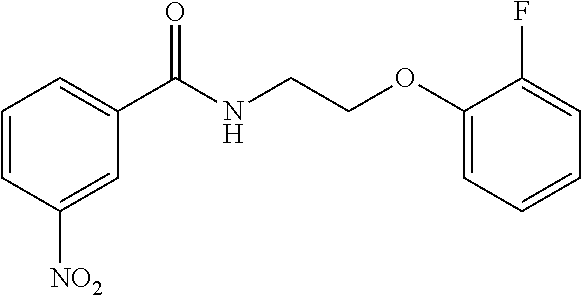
C1(C(NCCOC2=CC=CC=C2F)=O)=CC=CC([NO2])=C1
